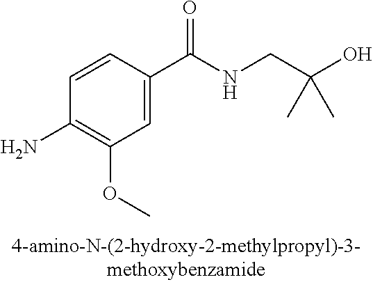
C1=C(C(=O)NCC(O)(C)C)C=CC(N)=C1OC
